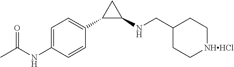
C1(NCC2CC[NHHCl]CC2)C(C2=CC=C(NC(C)=O)C=C2)C1
